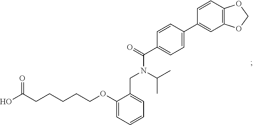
C1(OCCCCCC(O)=O)=CC=CC=C1CN(C(=O)C1=CC=C(C2=CC3=C(C=C2)OCO3)C=C1)C(C)C
